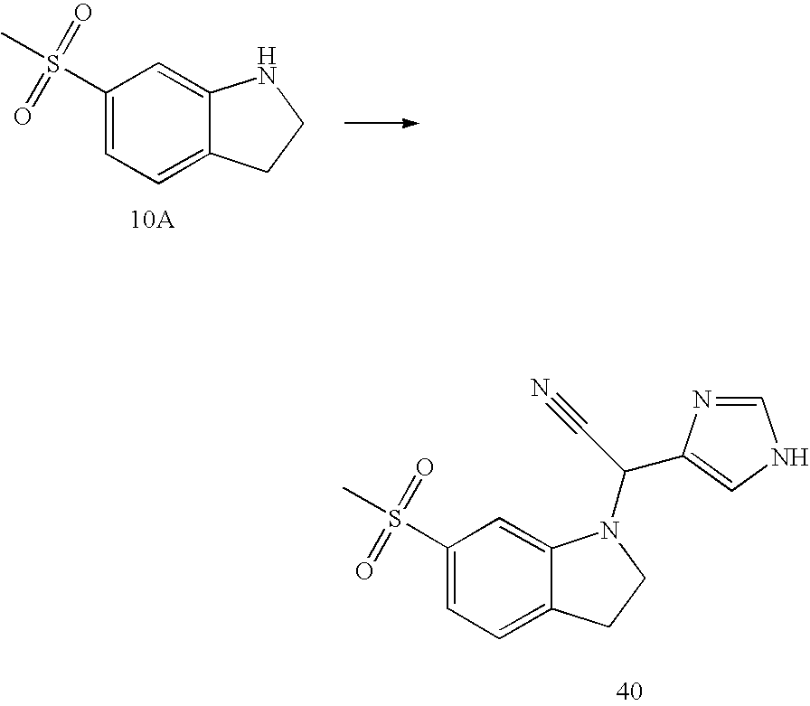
C1(S(C)(=O)=O)=CC=C2C(=C1)NCC2.C1(S(C)(=O)=O)=CC=C2C(=C1)N(C(C#N)C1=CNC=N1)CC2
